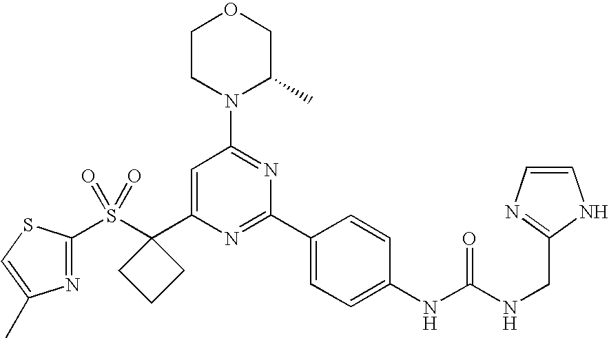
S(C1(C2=CC(N3C(C)COCC3)=NC(C3=CC=C(NC(NCC4=NC=CN4)=O)C=C3)=N2)CCC1)(=O)(=O)C1=NC(C)=CS1
